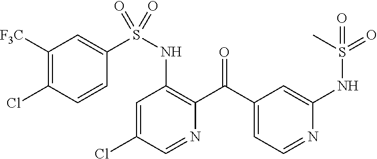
C1=C(Cl)C=NC(C(C2=CC=NC(NS(=O)(C)=O)=C2)=O)=C1NS(=O)(C1=CC([F3C])=C(Cl)C=C1)=O
